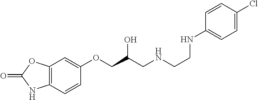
C1=CC(OCC(CNCCNC2=CC=C(Cl)C=C2)O)=CC2=C1NC(=O)O2
